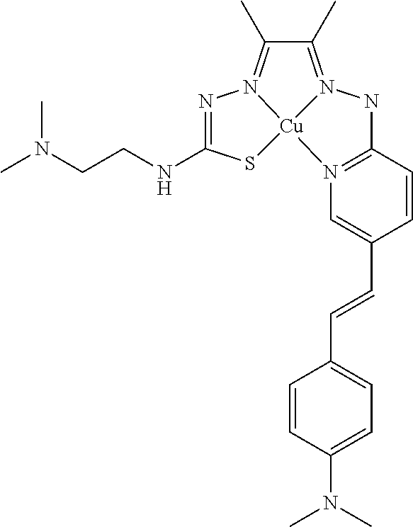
N1=C(NCCN(C)C)S[Cu]23N1=C(C)C(C)=N2NC1=N3C=C(C=CC2=CC=C(N(C)C)C=C2)C=C1
